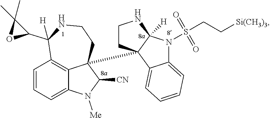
C1=CC=C2C3=C1C(C1C(C)(C)O1)([H])NCCC3(C13CCNC1([H])N(S(CC[Si(CH3)3])(=O)=O)C1=CC=CC=C31)C([CN])N2[Me]
